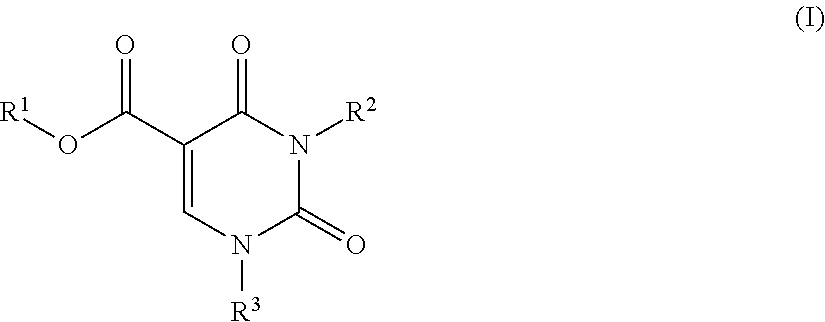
C1(C(=O)O[R1])=CN([R3])C(=O)N([R2])C1=O
